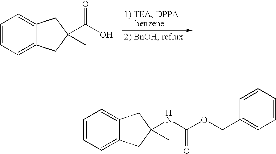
C1=CC=C2C(=C1)CC(C(O)=O)(C)C2.C1=CC=C2C(=C1)CC(NC(OCC1=CC=CC=C1)=O)(C)C2
